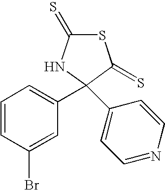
C1=CC(Br)=CC(C2(C3=CC=NC=C3)C(=S)SC(=S)N2)=C1
